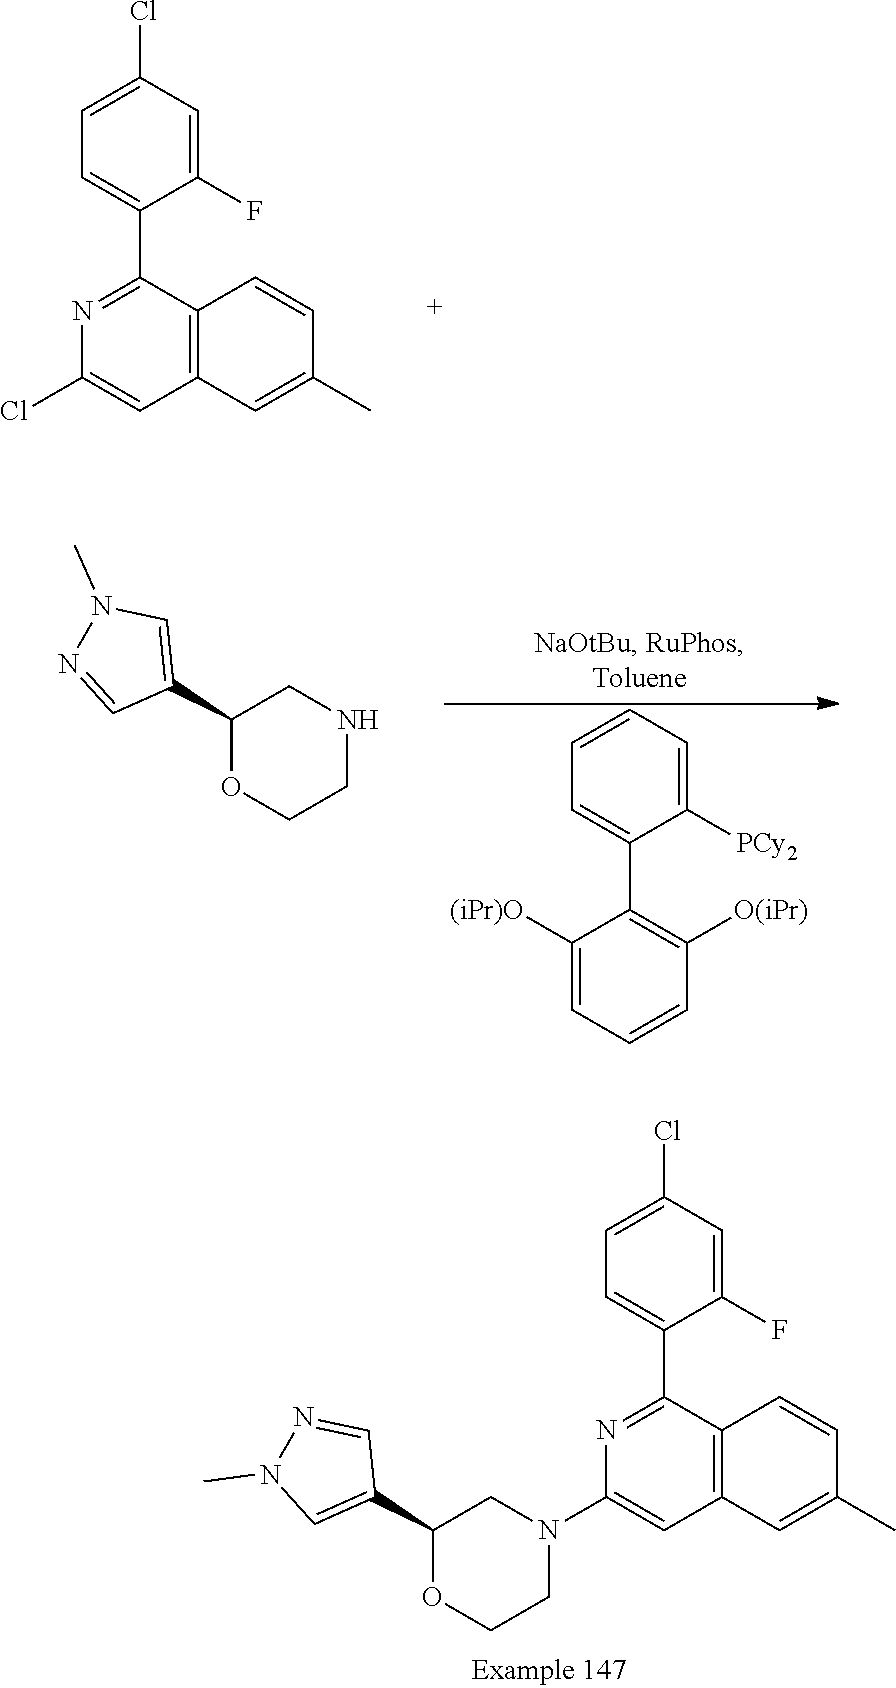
ClC1=CC2=C(C=CC(C)=C2)C(C2=CC=C(Cl)C=C2F)=N1.C1(C2CNCCO2)=CN(C)N=C1.C1([(iPr)O])=CC=CC([O(iPr)])=C1C1=CC=CC=C1[PCy2].C1(C2CN(C3=CC4=C(C=CC(C)=C4)C(C4=CC=C(Cl)C=C4F)=N3)CCO2)=CN(C)N=C1
